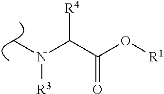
CN(C(C(=O)O[R1])[R4])[R3]
